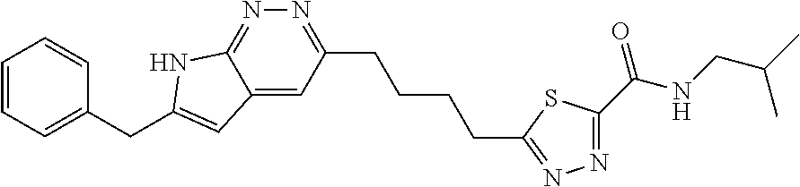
C1=CC=C(CC2=CC3=CC(CCCCC4=NN=C(C(NCC(C)C)=O)S4)=NN=C3N2)C=C1
